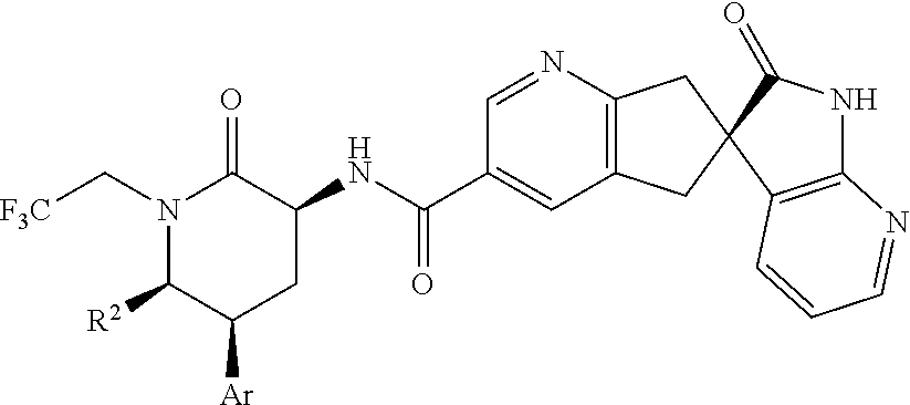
C1(C(NC2C(=O)N(C[F3C])C([R2])C([Ar])C2)=O)=CC2=C(N=C1)CC1(C2)C2=C(NC1=O)N=CC=C2
